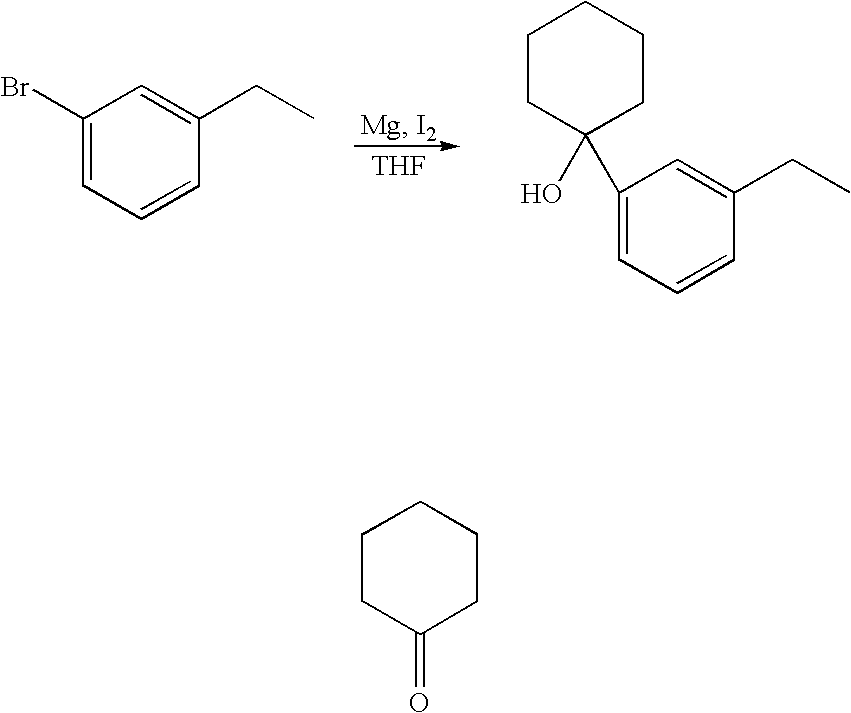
[THF].C1(Br)=CC=CC(CC)=C1.C1=C(C2(O)CCCCC2)C=C(CC)C=C1.C1CC(=O)CCC1
